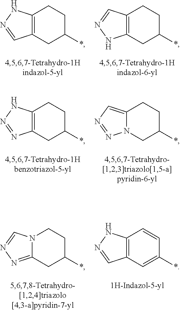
C12=C(CC(*)CC1)C=NN2.C12=C(CC(*)CC1)NN=C2.C12=C(CC(*)CC1)N=NN2.C12=CN=NN1CC(*)CC2.N12C(=NN=C1)CC(*)CC2.C12=C(C=C(*)C=C1)C=NN2
